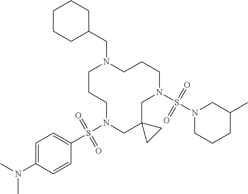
C1CCN(S(C2=CC=C(N(C)C)C=C2)(=O)=O)CC2(CN(S(N3CCCC(C)C3)(=O)=O)CCCN1CC1CCCCC1)CC2
